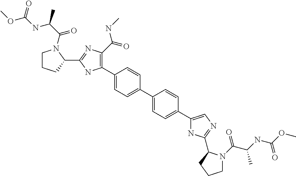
C1(C2=C(C(=O)NC)N=C(C3N(C(C(C)NC(OC)=O)=O)CCC3)N2)=CC=C(C2=CC=C(C3=CN=C(C4N(C(C(NC(OC)=O)C)=O)CCC4)N3)C=C2)C=C1
